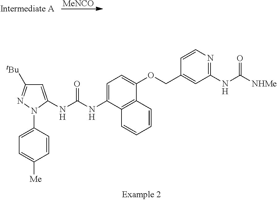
[MeNCO].C1=C(NC(NC2=CC([tBu])=NN2C2=CC=C([Me])C=C2)=O)C2=C(C(OCC3=CC(NC([NHMe])=O)=NC=C3)=C1)C=CC=C2
